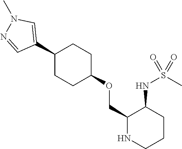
C1(COC2CCC(C3=CN(C)N=C3)CC2)NCCCC1NS(C)(=O)=O
